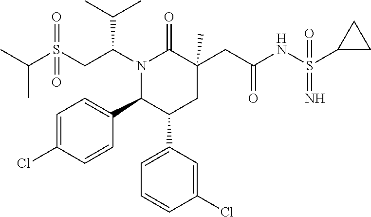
S(CC(N1C(=O)C(CC(=O)NS(C2CC2)(=N)=O)(C)CC(C2=CC=CC(Cl)=C2)C1C1=CC=C(Cl)C=C1)C(C)C)(=O)(=O)C(C)C
